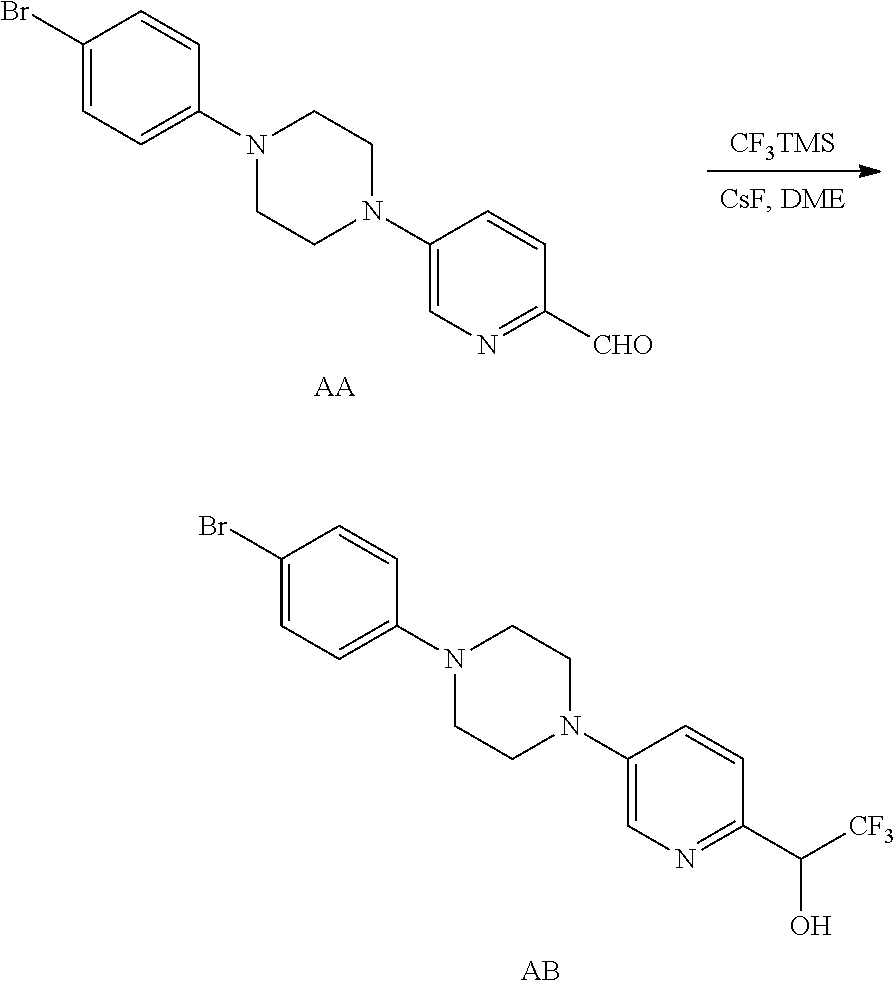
C1(Br)=CC=C(N2CCN(C3=CN=C([CHO])C=C3)CC2)C=C1.[CF3TMS].[AA].C1(Br)=CC=C(N2CCN(C3=CN=C(C([CF3])O)C=C3)CC2)C=C1.[AB]
